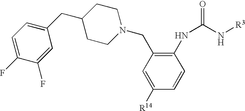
C1=C([R14])C=CC(NC(=O)N[R3])=C1CN1CCC(CC2=CC=C(F)C(F)=C2)CC1
